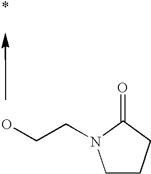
OCCN1CCCC1=O
